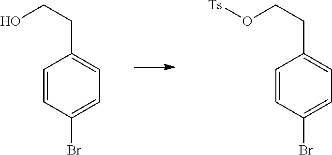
C1=CC(Br)=CC=C1CCO.C1=CC(Br)=CC=C1CCO[Ts]
